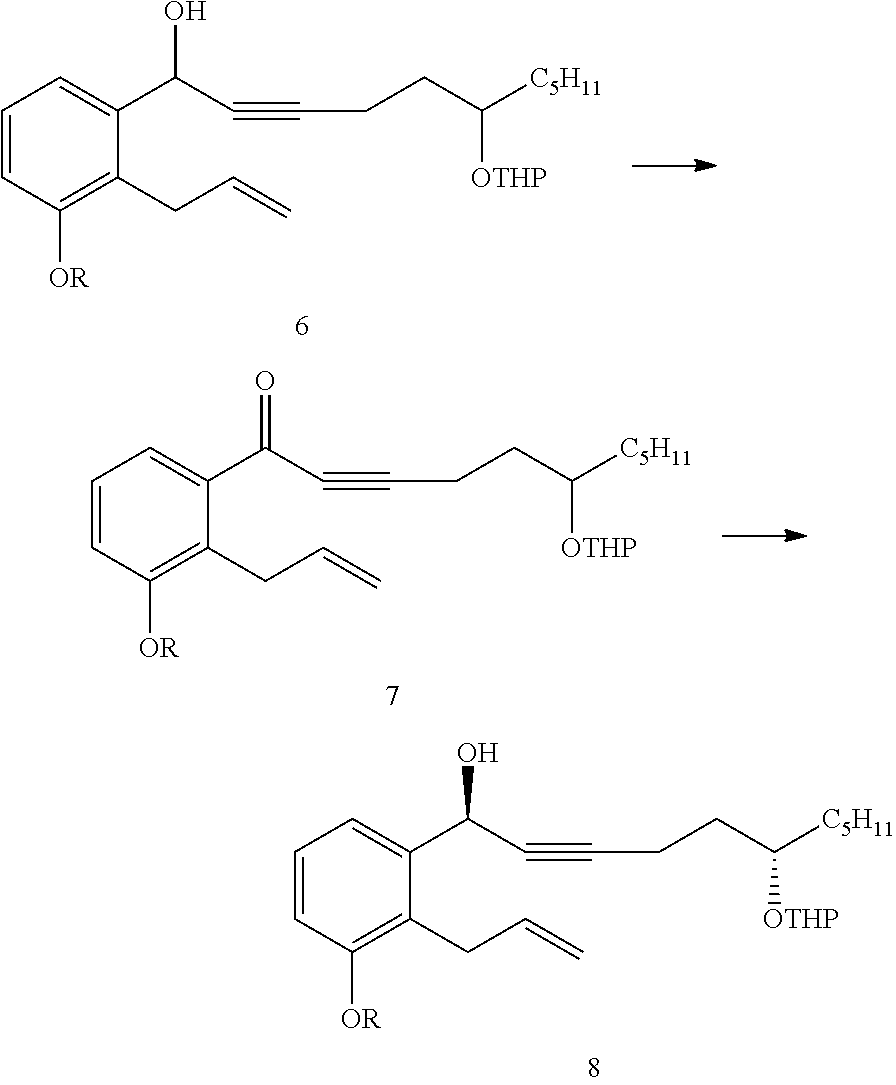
C1=CC([OR])=C(CC=C)C(C(C#CCCC([C5H11])[OTHP])O)=C1.C1=CC([OR])=C(CC=C)C(C(C#CCCC([C5H11])[OTHP])O)=C1.C1=CC([OR])=C(CC=C)C(C(C#CCCC([C5H11])[OTHP])=O)=C1
